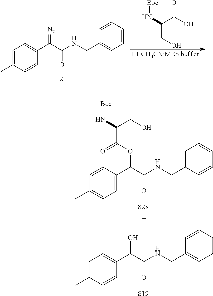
C1=C(C)C=CC(C(C(NCC2=CC=CC=C2)=O)O)=C1.[S19].C1=C(C)C=CC(C(C(NCC2=CC=CC=C2)=O)=[N2])=C1.C(C(O)=O)(N[Boc])CO.C1=CC(C(C(NCC2=CC=CC=C2)=O)OC(C(CO)N[Boc])=O)=CC=C1C.[S28]
